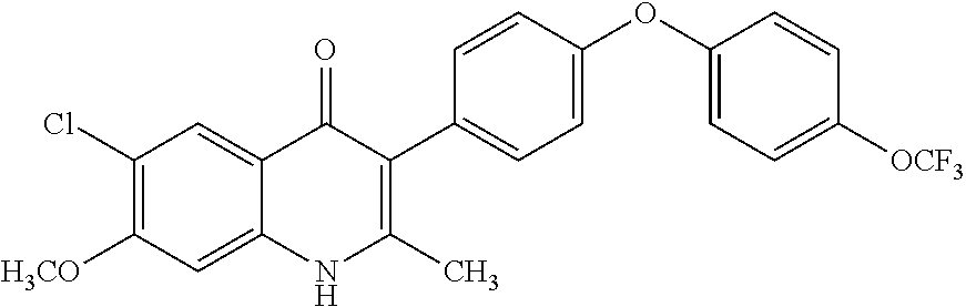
C1(Cl)=C([H3CO])C=C2C(=C1)C(=O)C(C1=CC=C(OC3=CC=C([OCF3])C=C3)C=C1)=C(C)N2
